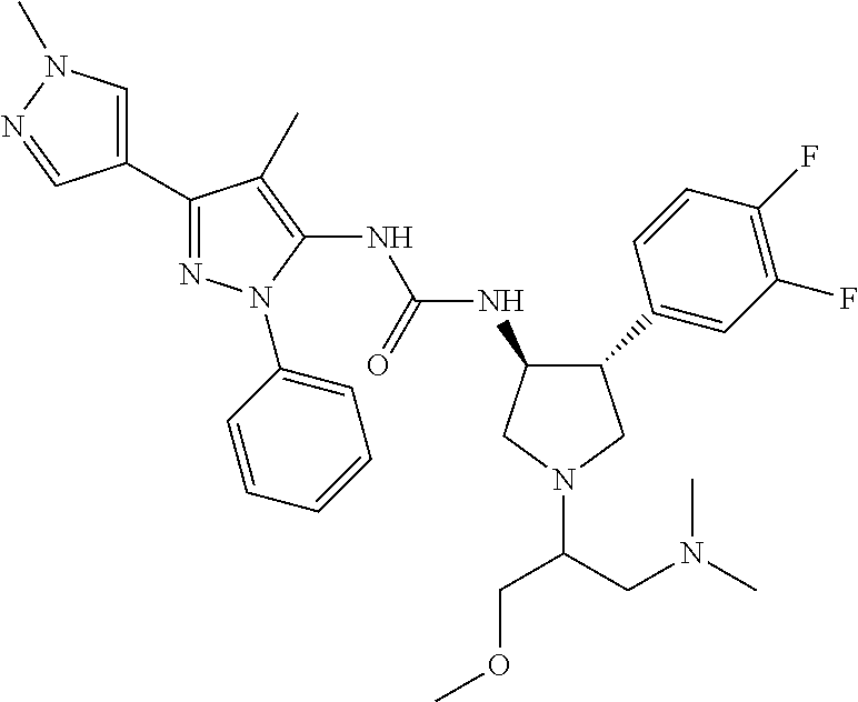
C1(NC(NC2=C(C)C(C3=CN(C)N=C3)=NN2C2=CC=CC=C2)=O)C(C2=CC(F)=C(F)C=C2)CN(C(CN(C)C)COC)C1
